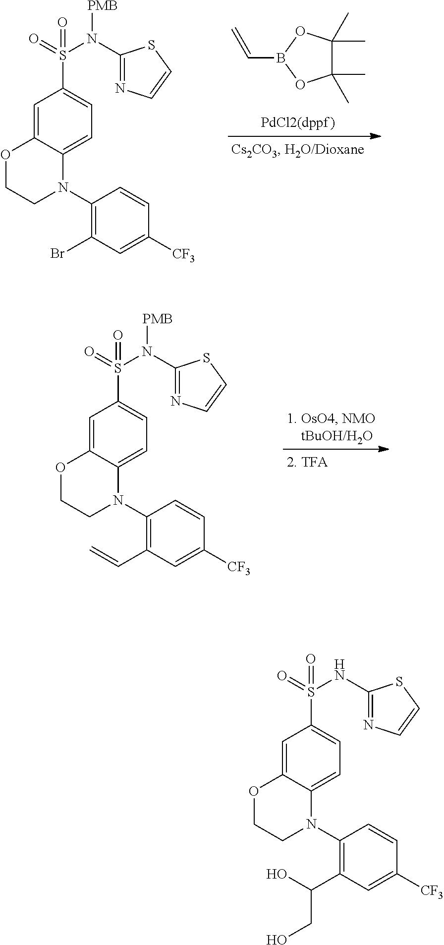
C1=C2C(=CC(S(=O)(=O)NC3=NC=CS3)=C1)OCCN2C1=C(C(O)CO)C=C([CF3])C=C1.C1=C2C(=CC(S(=O)(=O)N(C3=NC=CS3)[PMB])=C1)OCCN2C1=C(Br)C=C([CF3])C=C1.C1(C)(C)C(C)(C)OB(C=C)O1.C1=C2C(=CC(S(=O)(=O)N(C3=NC=CS3)[PMB])=C1)OCCN2C1=C(C=C)C=C([CF3])C=C1
